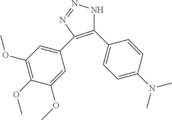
C1(C2=CC=C(N(C)C)C=C2)=C(C2=CC(OC)=C(OC)C(OC)=C2)N=NN1
